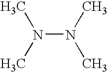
N(N(C)C)(C)C
